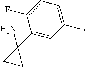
C1=C(F)C=C(C2(N)CC2)C(F)=C1
